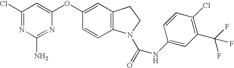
C1(Cl)=NC(N)=NC(OC2=CC3=C(C=C2)N(C(=O)NC2=CC(C(F)(F)F)=C(Cl)C=C2)CC3)=C1
